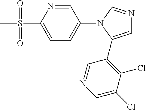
C1=C(S(C)(=O)=O)N=CC(N2C(C3=C(Cl)C(Cl)=CN=C3)=CN=C2)=C1
